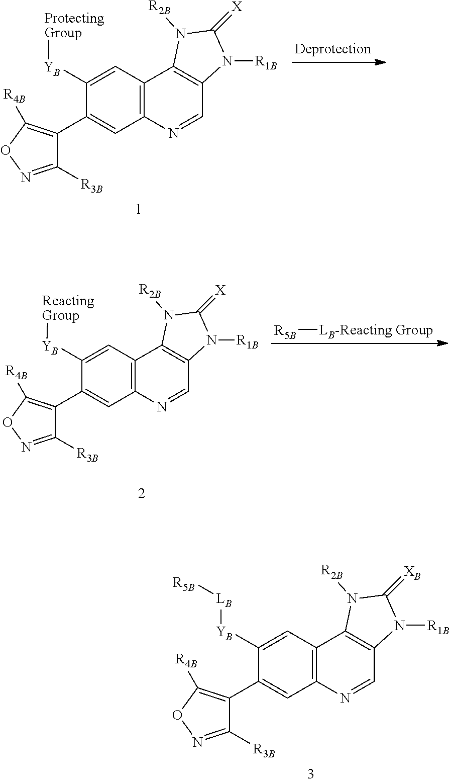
C12=C(C=C([YB][ProtectingGroup])C(C3=C([R4B])ON=C3[R3B])=C1)C1=C(C=N2)N([R1B])C(=[X])N1[R2B].C12=C(C=C([YB][ReactingGroup])C(C3=C([R4B])ON=C3[R3B])=C1)C1=C(C=N2)N([R1B])C(=[X])N1[R2B].[LB-Reacting Group][R5B].C12=C(C=C([YB][LB][R5B])C(C3=C([R4B])ON=C3[R3B])=C1)C1=C(C=N2)N([R1B])C(=[XB])N1[R2B]
